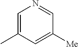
C1=C(C)C=C([Me])C=N1
